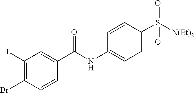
C1(I)=C(Br)C=CC(C(NC2=CC=C(S([N(Et)2])(=O)=O)C=C2)=O)=C1
